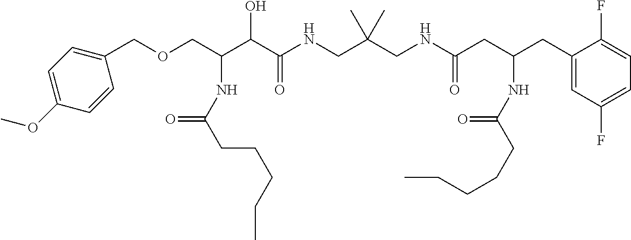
C(C(C(C(NCC(CNC(CC(CC1=CC(F)=CC=C1F)NC(CCCCC)=O)=O)(C)C)=O)O)NC(CCCCC)=O)OCC1=CC=C(OC)C=C1
